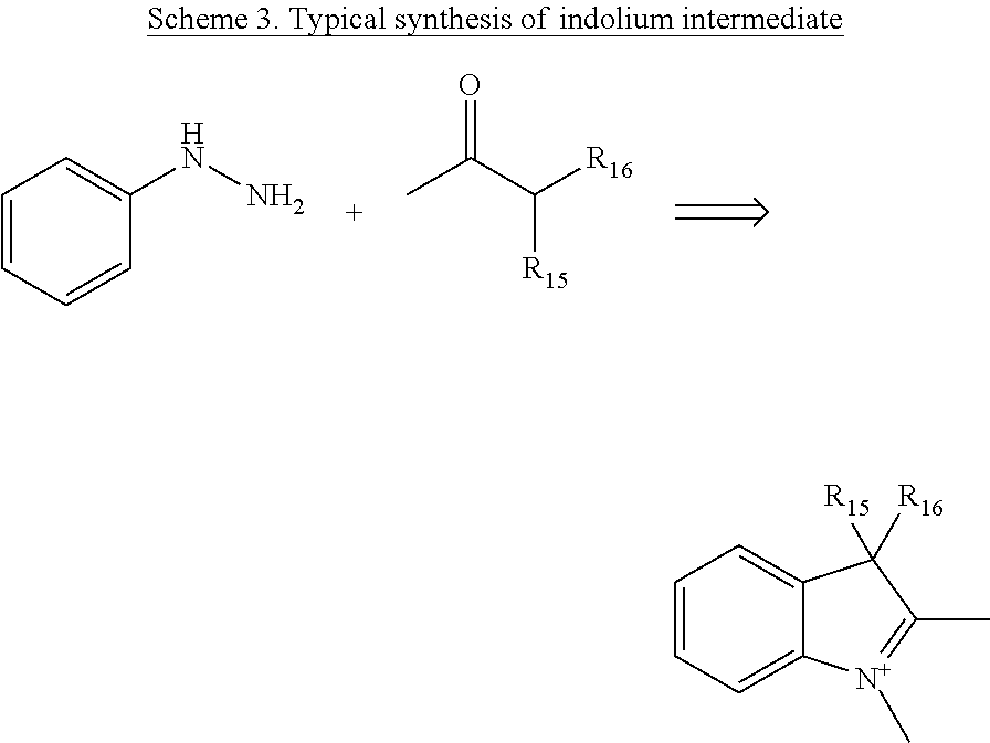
C1=CC=CC(NN)=C1.CC(C([R16])[R15])=O.C1=CC=C2C(=C1)C([R15])([R16])C(C)=[N+]2C
